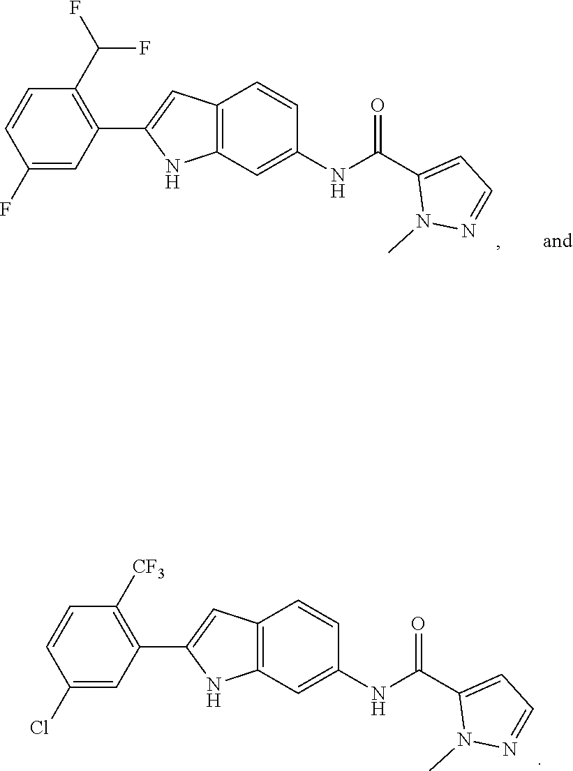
C1(F)=CC(C2=CC3=C(N2)C=C(NC(C2=CC=NN2C)=O)C=C3)=C(C(F)F)C=C1.C1(Cl)=CC(C2=CC3=C(N2)C=C(NC(C2=CC=NN2C)=O)C=C3)=C([CF3])C=C1
